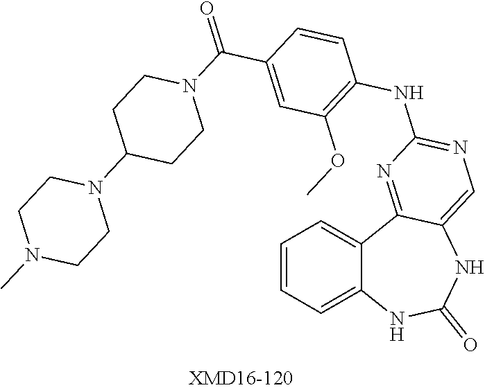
C1=CC=C2C(=C1)C1=NC(NC3=C(OC)C=C(C(N4CCC(N5CCN(C)CC5)CC4)=O)C=C3)=NC=C1NC(=O)N2
